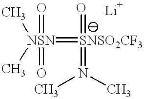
[NSN](=O)(=O)(C)(C)=[SNSO2CF3](=O)=N(C)C
